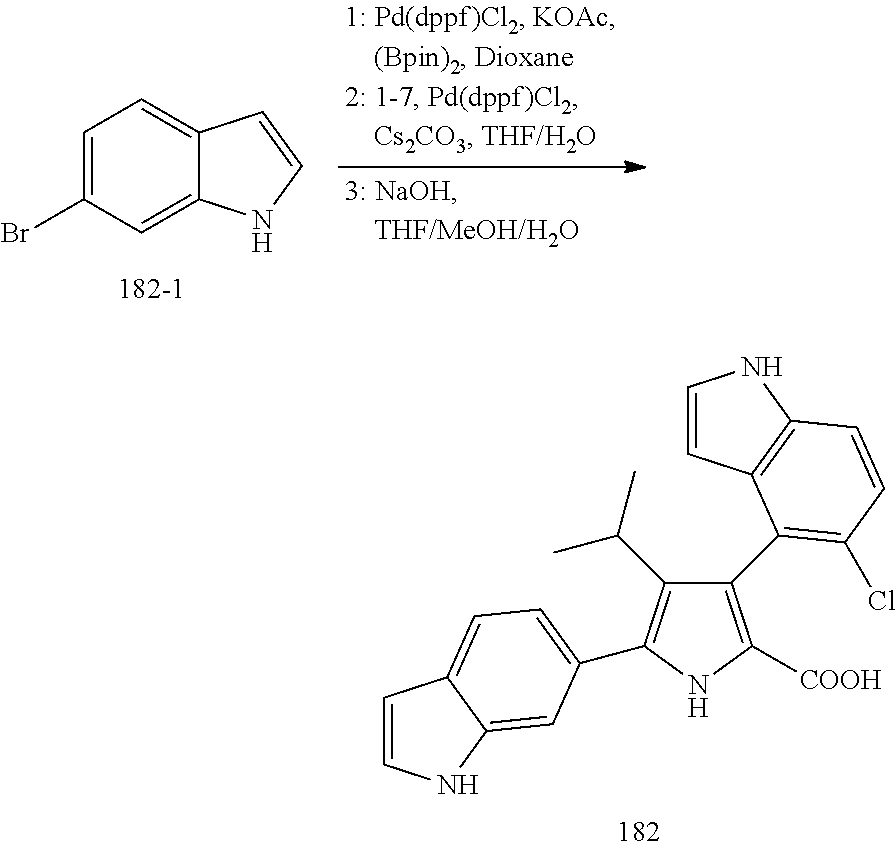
C1=CC2=C(N1)C=CC(Cl)=C2C1=C([COOH])NC(C2=CC=C3C=CNC3=C2)=C1C(C)C.C1=C(Br)C=C2C(=C1)C=CN2
